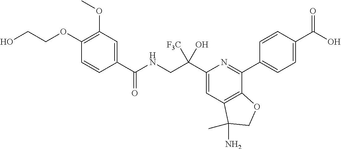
C1(C(CNC(=O)C2=CC(OC)=C(OCCO)C=C2)([F3C])O)=CC2=C(C(C3=CC=C(C(O)=O)C=C3)=N1)OCC2(N)C
